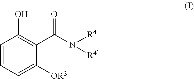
OC1=C(C(N([R4])[R4])=O)C([OR3])=CC=C1
